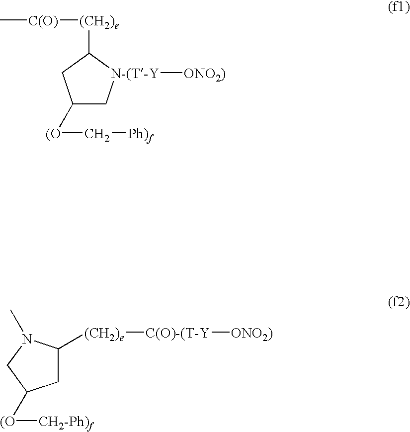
C1([(O]C[Ph)f])C[N-(T-Y]([ONO2)])C([(CH2)e][C(O)]C)C1.C1C([(CH2)e][C(O)-(T-Y][ONO2)])N(C)CC1[(O][CH2-Ph)f]
